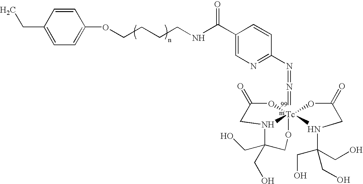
C1=CC(CC)=CC=C1OCCCCNC(C1=CN=C(N=N=[Tc]234(OC(=O)CN2C(CO)(CO)CO)N(CC(=O)O3)C(CO)(CO)CO4)C=C1)=O
